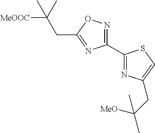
C1(C2=NC(CC([MeO])(C)C)=CS2)=NOC(CC([MeOOC])(C)C)=N1
